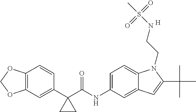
C1(C2(C(NC3=CC=C4C(=C3)C=C(C(C)(C)C)N4CCNS(C)(=O)=O)=O)CC2)=CC2=C(C=C1)OCO2.[H]
